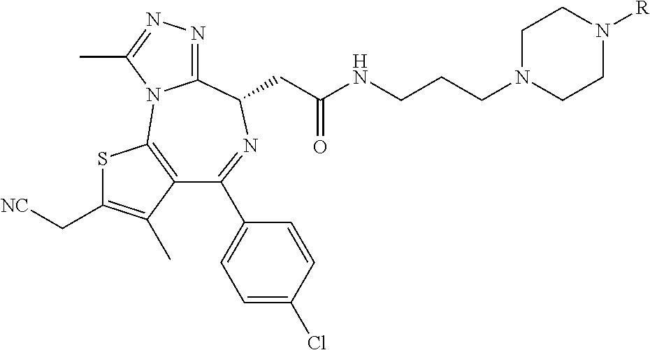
C1(C2=CC=C(Cl)C=C2)=NC(CC(NCCCN2CCN([R])CC2)=O)C2=NN=C(C)N2C2=C1C(C)=C(C[NC])S2
